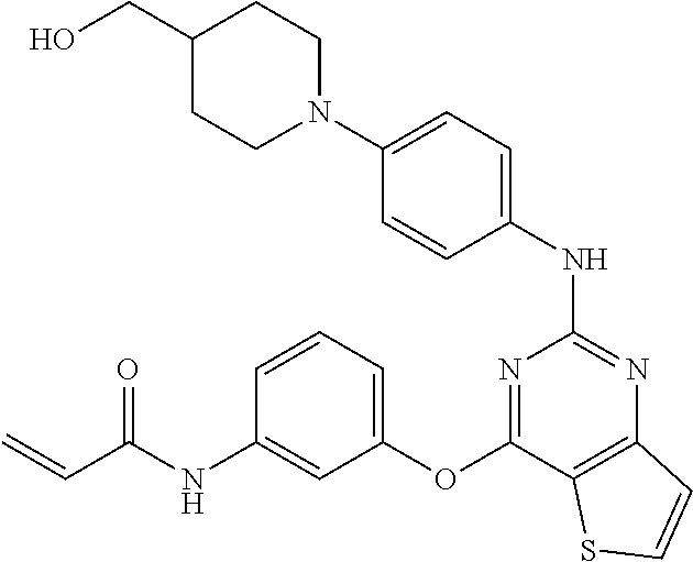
N1(C2=CC=C(NC3=NC4=C(C(OC5=CC=CC(NC(C=C)=O)=C5)=N3)SC=C4)C=C2)CCC(CO)CC1
